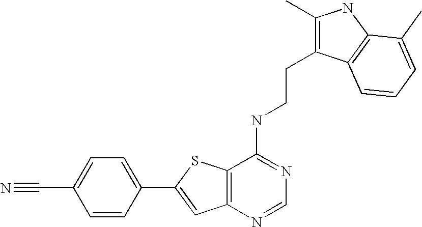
C1=C(C2=CC3=C(S2)C(NCCC2=C(C)NC4=C2C=CC=C4C)=NC=N3)C=CC(C#N)=C1
